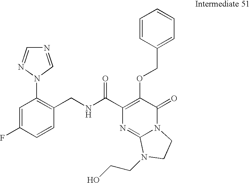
N(C(C1=C(OCC2=CC=CC=C2)C(=O)N2C(=N1)N(CCO)CC2)=O)CC1=C(N2C=NC=N2)C=C(F)C=C1
